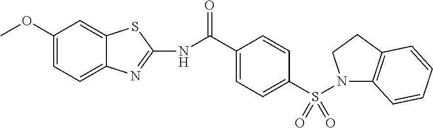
C1=C(C(NC2=NC3=CC=C(OC)C=C3S2)=O)C=CC(S(N2C3=C(CC2)C=CC=C3)(=O)=O)=C1
